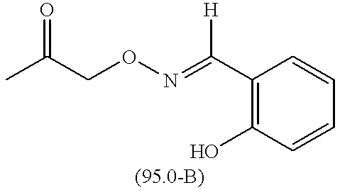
O=C(C)CON=C(C1=C(O)C=CC=C1)[H]
